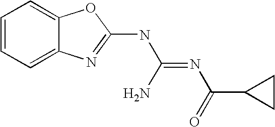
C1=CC=C2C(=C1)OC(NC(=NC(=O)C1CC1)N)=N2
